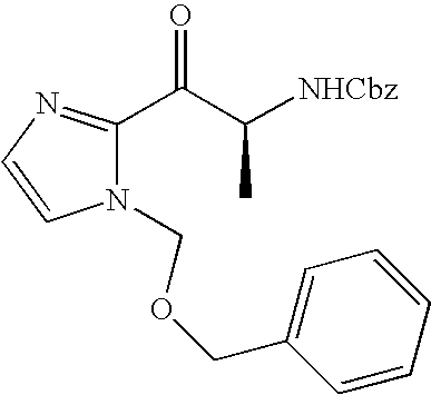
N1(COCC2=CC=CC=C2)C(C(C([NHCbz])C)=O)=NC=C1
